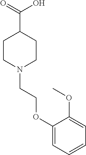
C1CN(CCOC2=CC=CC=C2OC)CCC1C(=O)O
